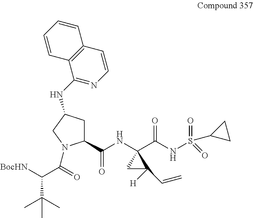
C1(C(NC2(C(NS(=O)(=O)C3CC3)=O)CC2([H])C=C)=O)CC(NC2=NC=CC3=C2C=CC=C3)CN1C(=O)C([BocHN])C(C)(C)C
